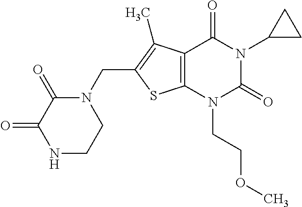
C12=C(N(CCOC)C(=O)N(C3CC3)C1=O)SC(CN1C(=O)C(=O)NCC1)=C2C
